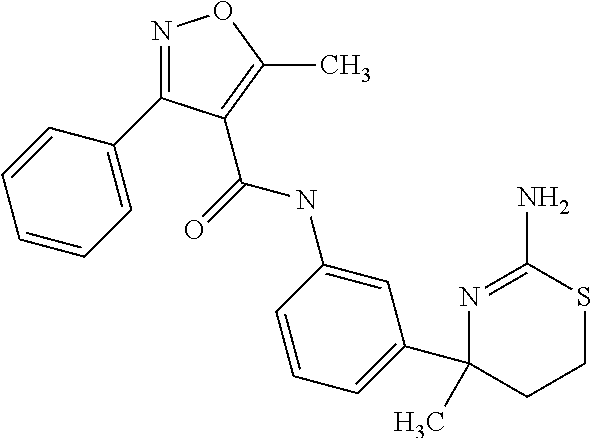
C1=C(NC(=O)C2=C(C)ON=C2C2=CC=CC=C2)C=CC=C1C1(C)CCSC(N)=N1
